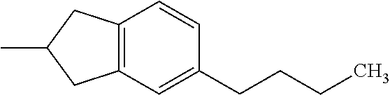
C12=C(C=C(CCCC)C=C1)CC(C)C2
